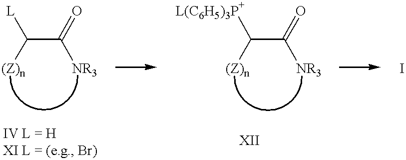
C(C([NR3])=O)([(Z)n])[L].C(C([NR3])=O)([(Z)n])[L(C6H5)3P+].I
